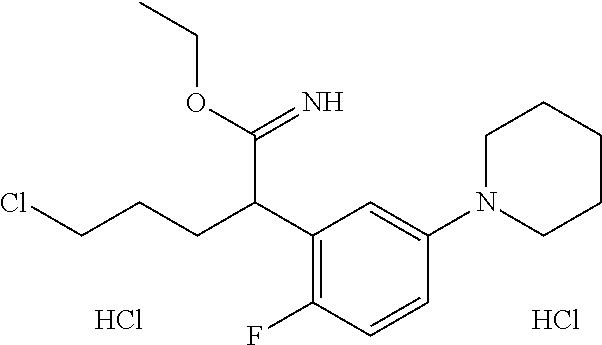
C(CCC(C1=C(F)C=CC(N2CCCCC2)=C1)C(OCC)=N)Cl.Cl.Cl
